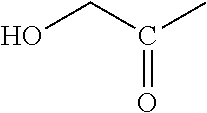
OCC(=O)C
